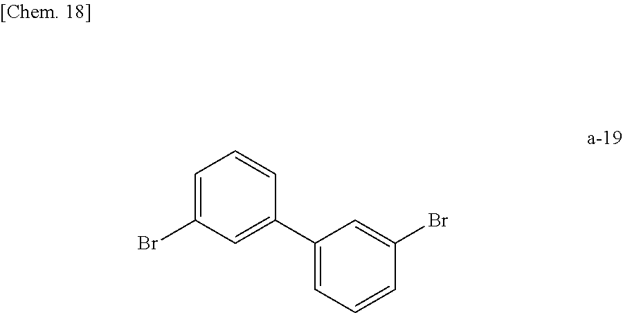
C1=C(Br)C=C(C2=CC=CC(Br)=C2)C=C1
